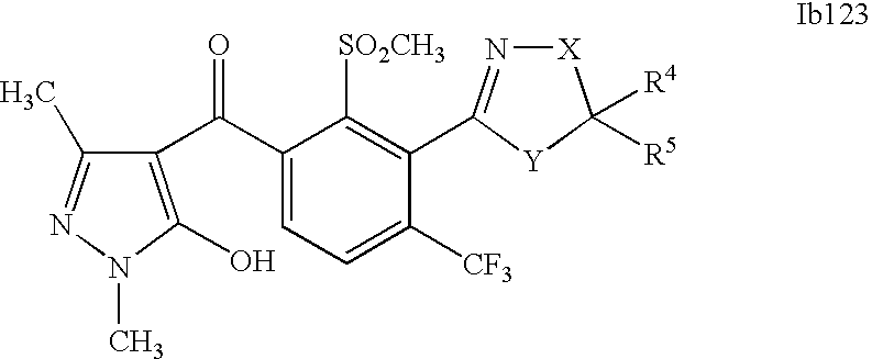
C1(C(C2=C(O)N(C)N=C2C)=O)=CC=C([CF3])C(C2=N[X]C([R4])([R5])[Y]2)=C1[SO2CH3]
